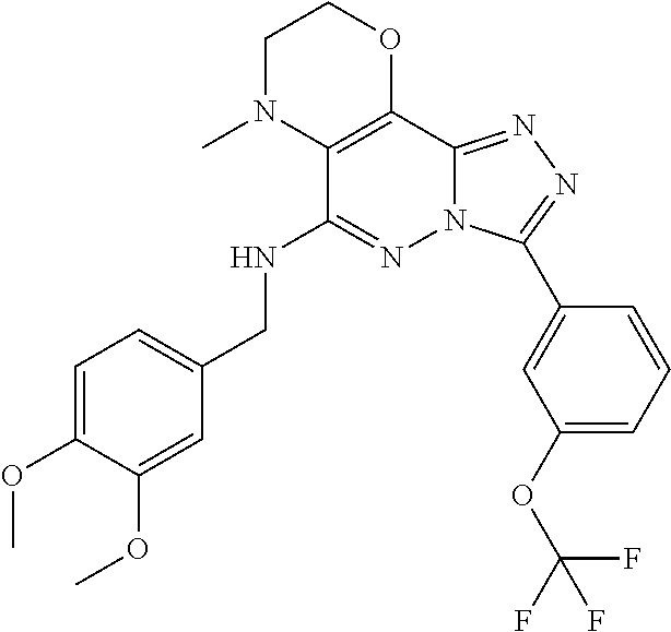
C12=C(C(NCC3=CC=C(OC)C(OC)=C3)=NN3C1=NN=C3C1=CC(OC(F)(F)F)=CC=C1)N(C)CCO2
